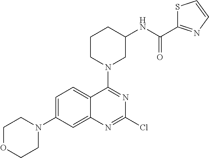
C1OCCN(C2=CC=C3C(=C2)N=C(Cl)N=C3N2CC(NC(C3=NC=CS3)=O)CCC2)C1
